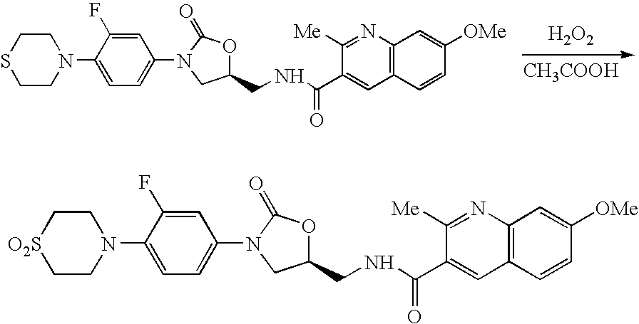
C1CSCCN1C1=CC=C(N2CC(CNC(C3=CC4=C(N=C3[Me])C=C([OMe])C=C4)=O)OC2=O)C=C1F.[H2O2].[CH3COOH].C1C[O2S]CCN1C1=CC=C(N2CC(CNC(C3=CC4=C(N=C3[Me])C=C([OMe])C=C4)=O)OC2=O)C=C1F
